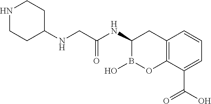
C12=C(C(C(O)=O)=CC=C1)OB(O)C(NC(CNC1CCNCC1)=O)C2
